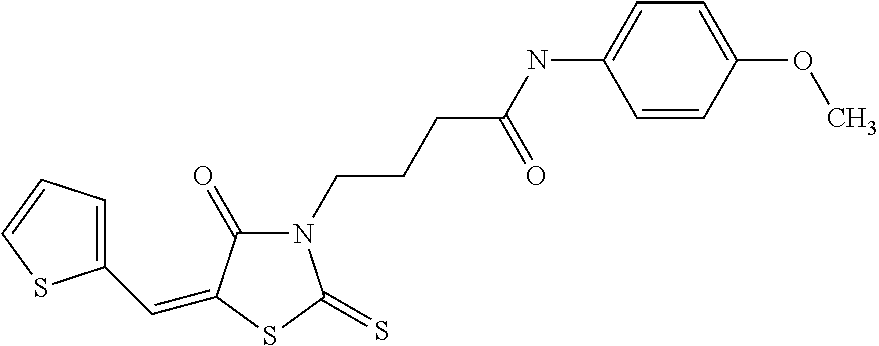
C1(C=C2C(=O)N(CCCC(NC3=CC=C(OC)C=C3)=O)C(=S)S2)=CC=CS1
